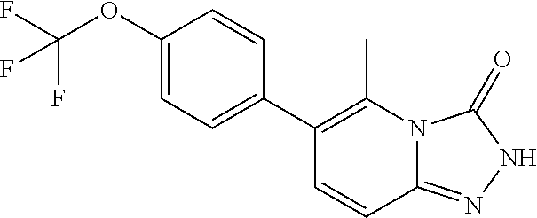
C1(OC(F)(F)F)=CC=C(C2=C(C)N3C(=NNC3=O)C=C2)C=C1
